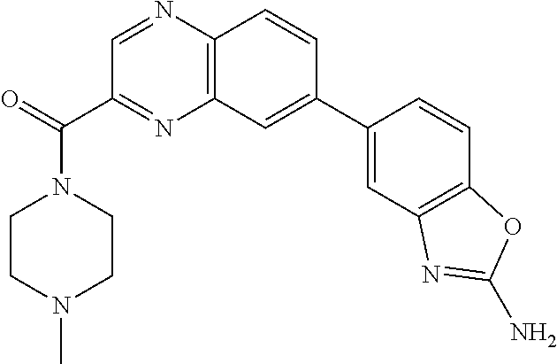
C12=C(C=C(C3=CC4=C(C=C3)OC(N)=N4)C=C1)N=C(C(=O)N1CCN(C)CC1)C=N2
